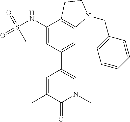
C1(C)=CC(C2=CC3=C(C(NS(=O)(=O)C)=C2)CCN3CC2=CC=CC=C2)=CN(C)C1=O
